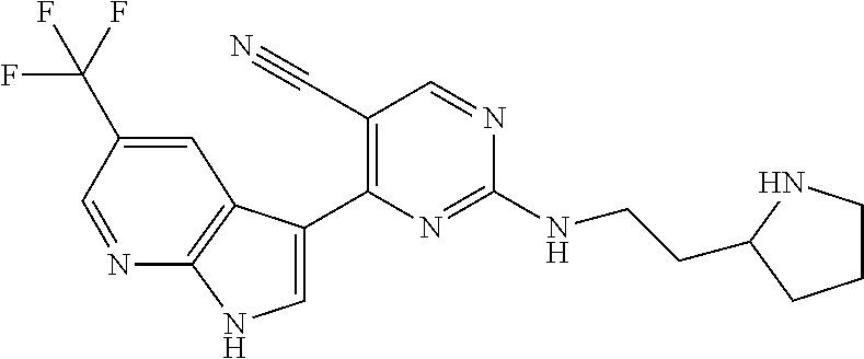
C(NC1=NC(C2=CNC3=C2C=C(C(F)(F)F)C=N3)=C(C#N)C=N1)CC1NCCC1
